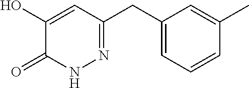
C1(O)=CC(CC2=CC=CC(C)=C2)=NNC1=O
